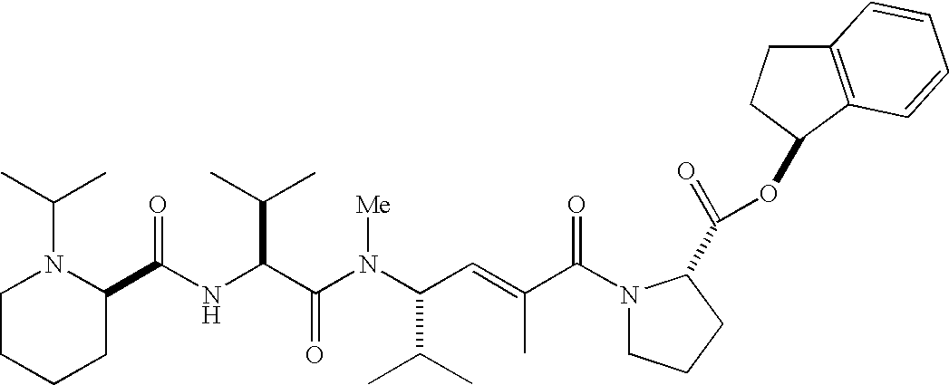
N(C(C(N(C(C(C)C)C=C(C)C(N1CCCC1C(OC1CCC2=C1C=CC=C2)=O)=O)[Me])=O)C(C)C)C(=O)C1N(C(C)C)CCCC1
